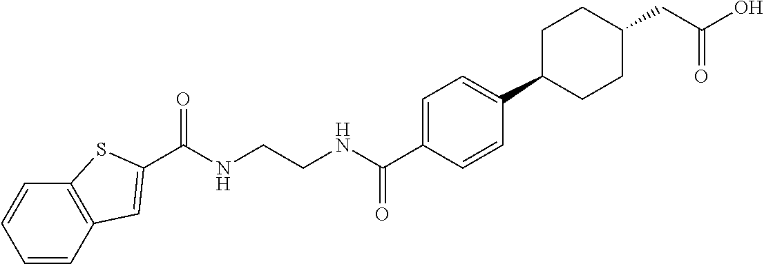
C(NCCNC(C1=CC=C(C2CCC(CC(O)=O)CC2)C=C1)=O)(=O)C1=CC2=C(C=CC=C2)S1
